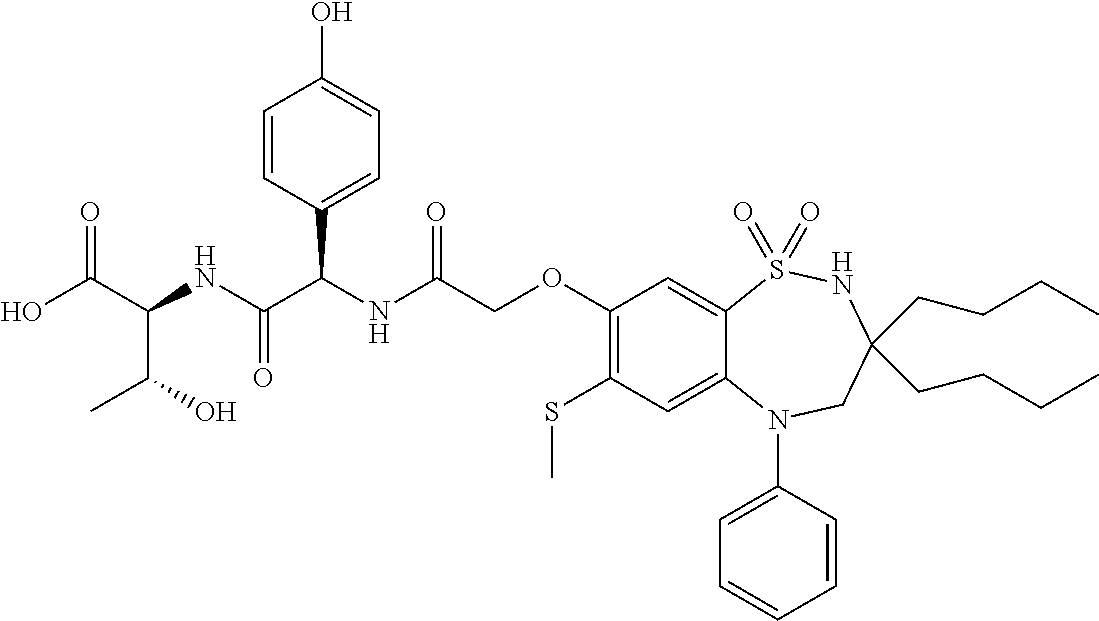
C1(SC)=C(OCC(NC(C(NC(C(O)=O)C(O)C)=O)C2=CC=C(O)C=C2)=O)C=C2C(=C1)N(C1=CC=CC=C1)CC(CCCC)(CCCC)NS2(=O)=O
